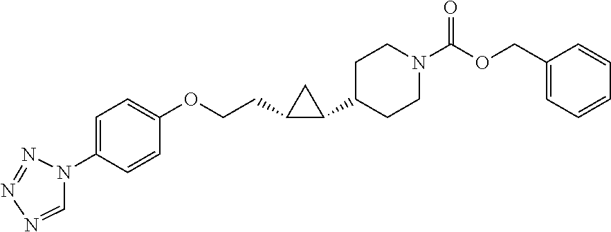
C1=NN=NN1C1=CC=C(OCCC2C(C3CCN(C(OCC4=CC=CC=C4)=O)CC3)C2)C=C1
